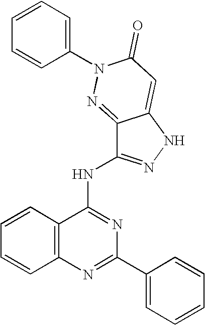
C12=C(N=C(C3=CC=CC=C3)N=C1NC1=NNC3=CC(=O)N(C4=CC=CC=C4)N=C13)C=CC=C2
